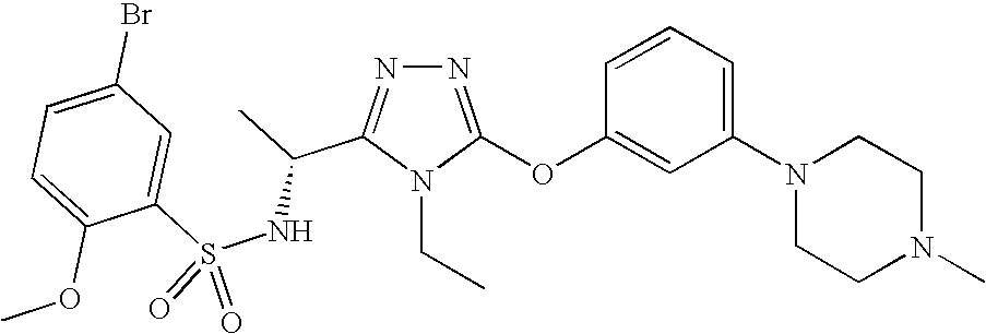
N1=C(OC2=CC(N3CCN(C)CC3)=CC=C2)N(CC)C(C(C)NS(C2=CC(Br)=CC=C2OC)(=O)=O)=N1
